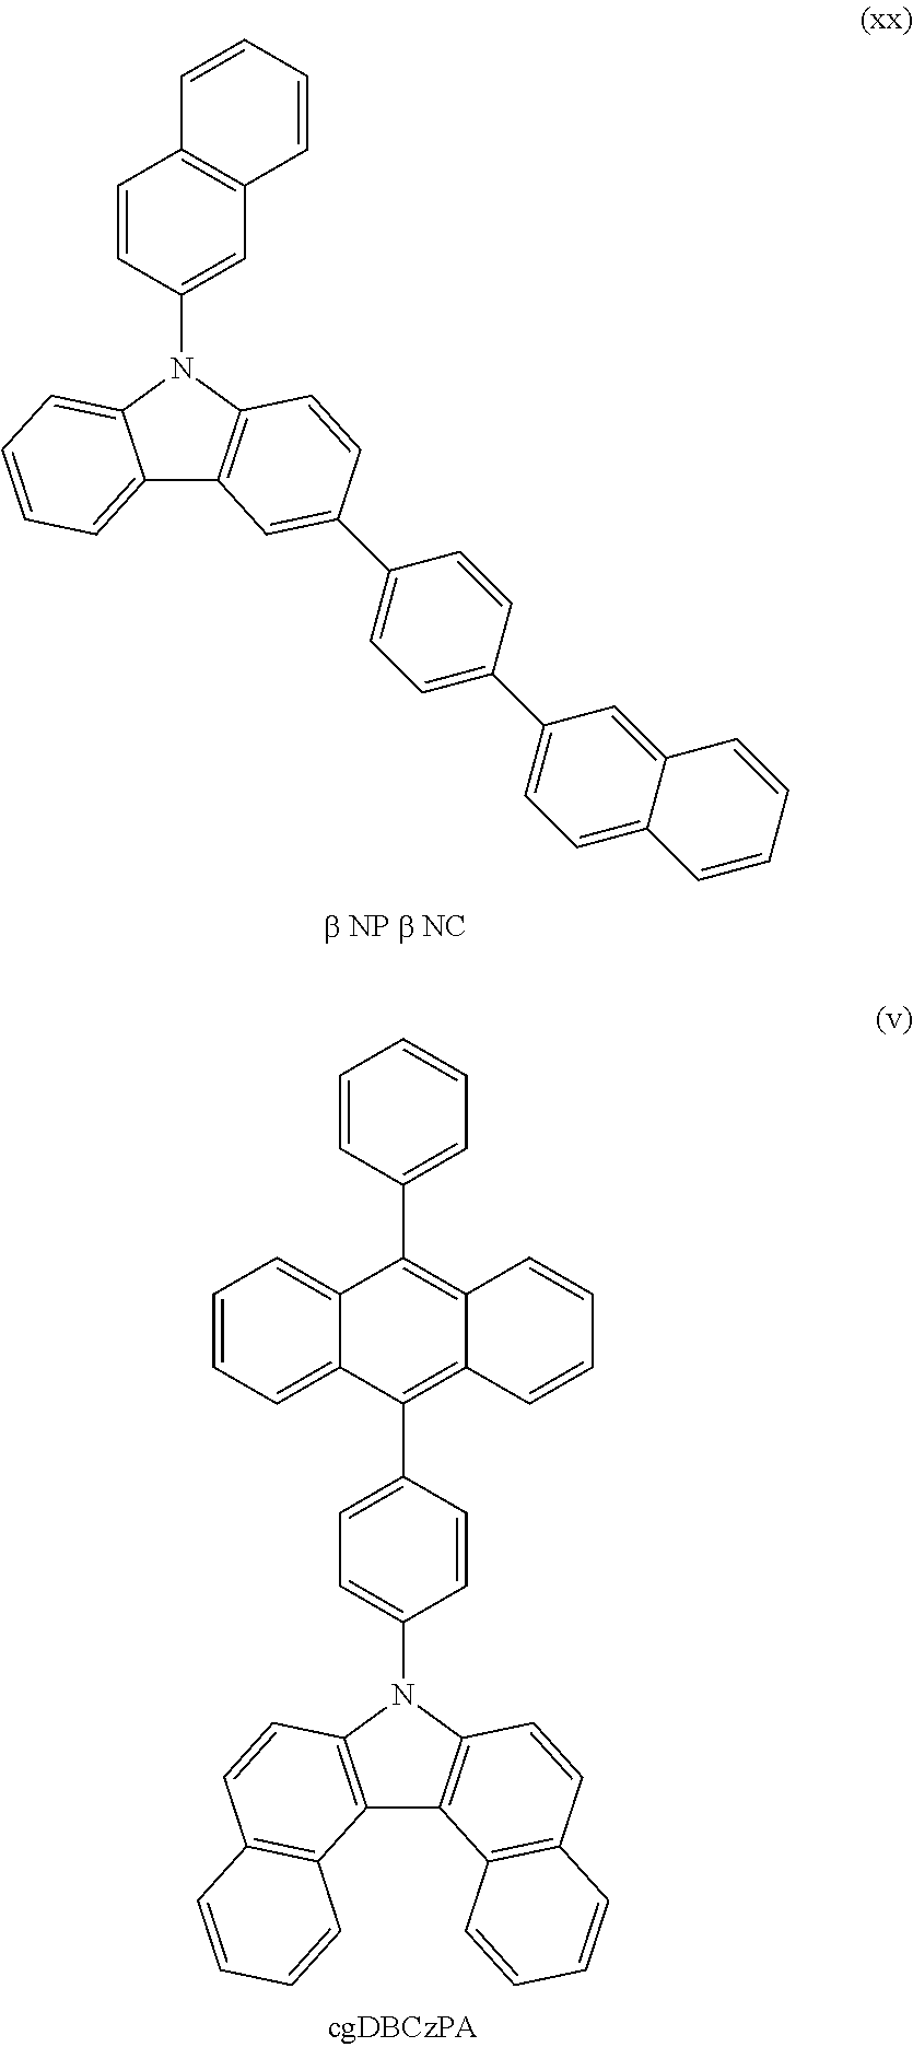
C12=CC=CC=C1N(C1=CC3=C(C=C1)C=CC=C3)C1=C2C=C(C2=CC=C(C3=CC=C4C(=C3)C=CC=C4)C=C2)C=C1.C1=C(C2=C3C(=C(C4=CC=CC=C4)C4=CC=CC=C24)C=CC=C3)C=CC(N2C3=C(C4=C2C=CC2=C4C=CC=C2)C2=C(C=C3)C=CC=C2)=C1
